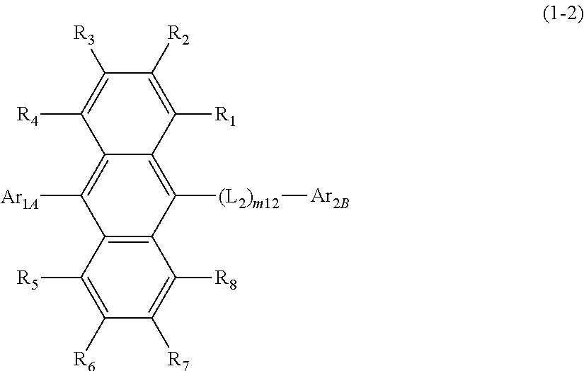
C12=C(C([R5])=C([R6])C([R7])=C1[R8])C([Ar1A])=C1C(=C2[(L2)m12][Ar2B])C([R1])=C([R2])C([R3])=C1[R4]
